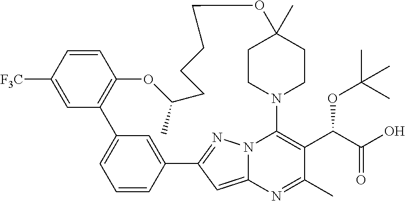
C1CN2CCC1(C)OCCCCC(C)OC1=C(C3=CC=CC(=C3)C3=NN4C(=C3)N=C(C)C(C(C(O)=O)OC(C)(C)C)=C24)C=C([F3C])C=C1
